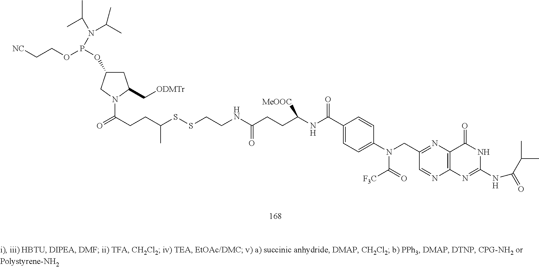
C1C(OP(OCC[NC])N(C(C)C)C(C)C)CN(C(CCC(SSCCNC(CCC(NC(C2=CC=C(N(CC3=NC4=C(N=C3)N=C(NC(C(C)C)=O)NC4=O)C(=O)[F3C])C=C2)=O)[MeOOC])=O)C)=O)C1C[ODMTr]
